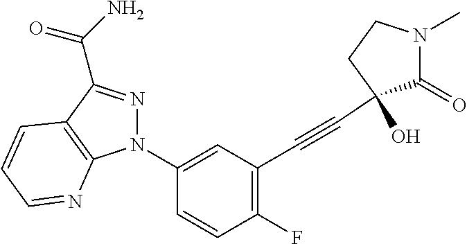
C1(F)=C(C#CC2(O)C(=O)N(C)CC2)C=C(N2N=C(C(N)=O)C3=C2N=CC=C3)C=C1
